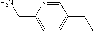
C1(CN)=CC=C(CC)C=N1
